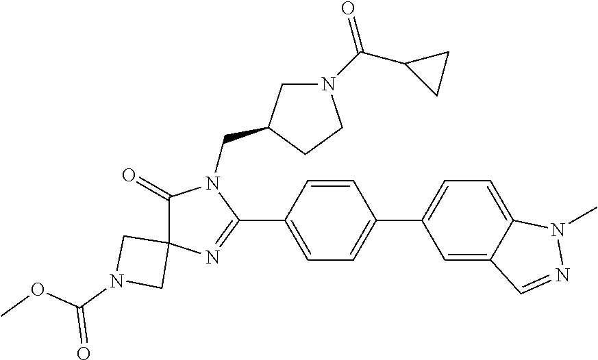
C1(=O)C2(N=C(C3=CC=C(C4=CC=C5C(=C4)C=NN5C)C=C3)N1CC1CN(C(C3CC3)=O)CC1)CN(C(OC)=O)C2
